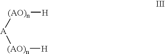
[A]([(AO)n][H])[(AO)n][H]
